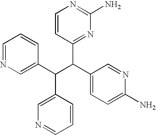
C1=NC=C(C(C(C2=CC=C(N)N=C2)C2=NC(N)=NC=C2)C2=CN=CC=C2)C=C1
